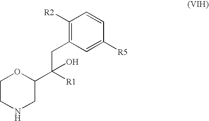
C1CNCC(C(CC2=C([R2])C=CC([R5])=C2)(O)[R1])O1
